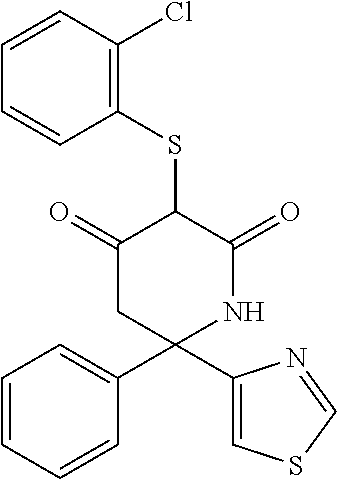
C1=CC(Cl)=C(SC2C(=O)CC(C3=CC=CC=C3)(C3=CSC=N3)NC2=O)C=C1
